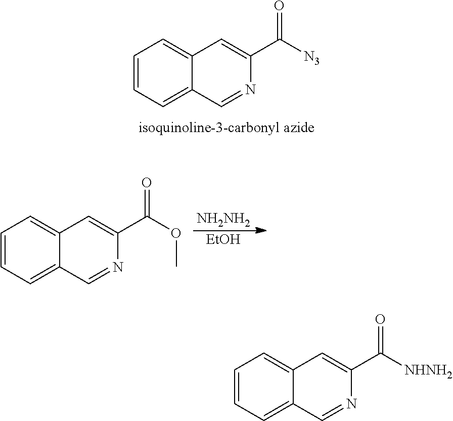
C1=CC=C2C(=C1)C=C(C([N3])=O)N=C2.C1=CC=C2C(=C1)C=C(C(OC)=O)N=C2.[NH2NH2].[EtOH].C1=CC=C2C(=C1)C=C(C([NHNH2])=O)N=C2
